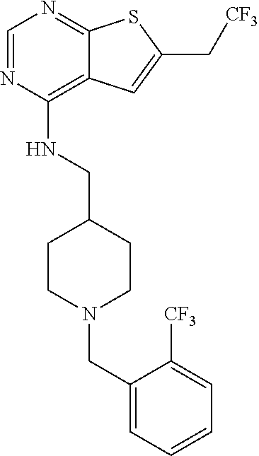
C1=NC(NCC2CCN(CC3=CC=CC=C3[CF3])CC2)=C2C(=N1)SC(C[CF3])=C2
